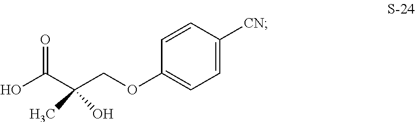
OC(C(COC1=CC=C([CN])C=C1)(C)O)=O
